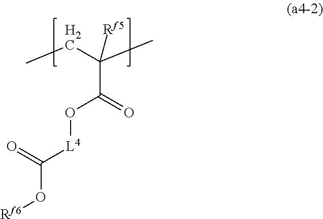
CCC(C)([Rf5])C(=O)O[L4]C(O[Rf6])=O
